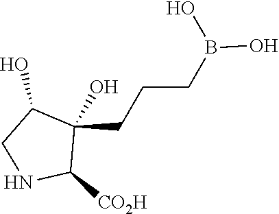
C(CCB(O)O)C1(O)C([CO2H])NCC1O
